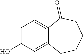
C1=C(O)C=C2C(=C1)C(=O)CCCC2
